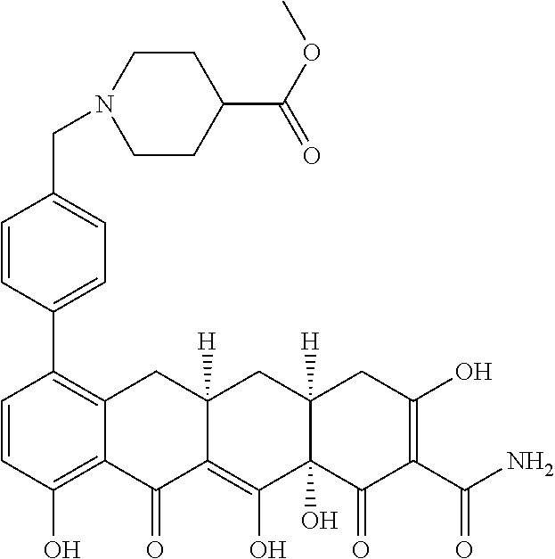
C1=CC(O)=C2C(=C1C1=CC=C(CN3CCC(C(OC)=O)CC3)C=C1)CC1([H])C(=C(O)C3(O)C([H])(C1)CC(O)=C(C(N)=O)C3=O)C2=O
